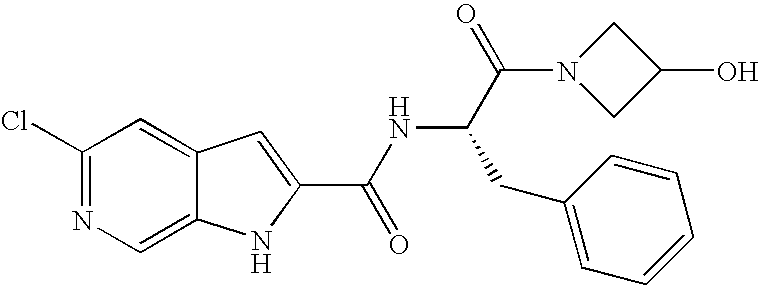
C1(Cl)=NC=C2C(=C1)C=C(C(NC(C(N1CC(O)C1)=O)CC1=CC=CC=C1)=O)N2
